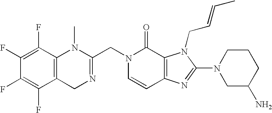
N1(CC2=NCC3=C(N2C)C(F)=C(F)C(F)=C3F)C=CC2=C(C1=O)N(CC=CC)C(N1CC(N)CCC1)=N2
